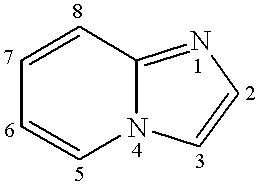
C1=CN2C(=NC=C2)C=C1
